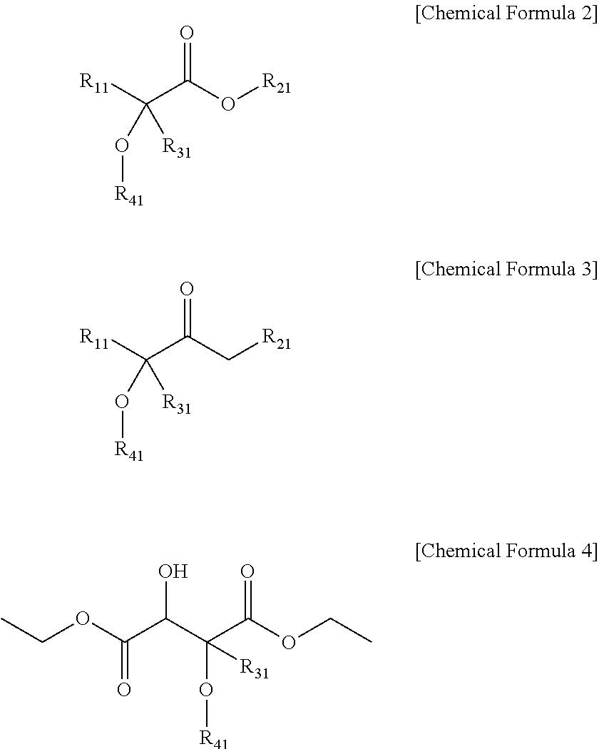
[R11]C(C(O[R21])=O)(O[R41])[R31].[R11]C(C(C[R21])=O)(O[R41])[R31].CCOC(C(C(C(OCC)=O)(O[R41])[R31])O)=O
